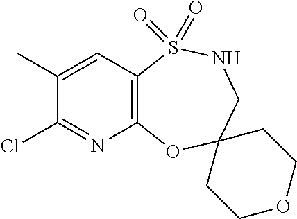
C12=C(OC3(CNS1(=O)=O)CCOCC3)N=C(Cl)C(C)=C2
